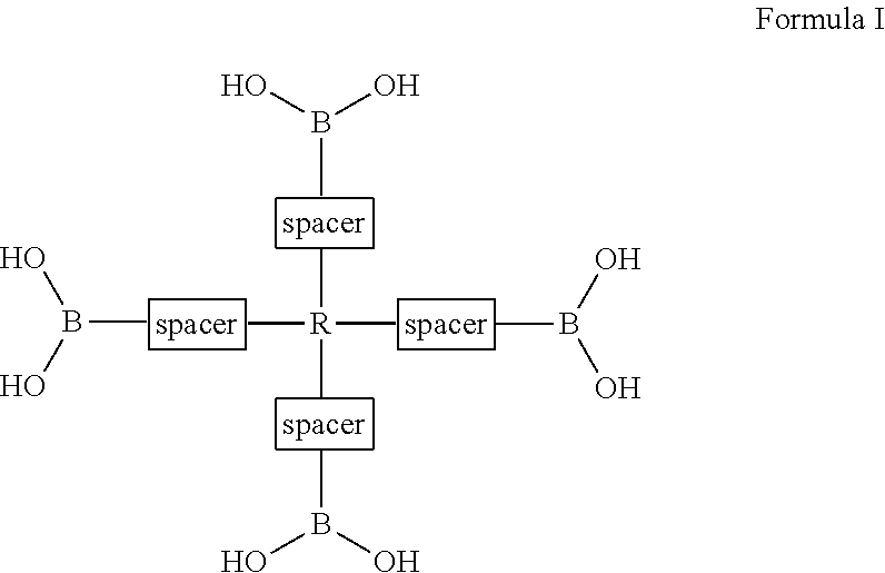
C[R](C)(C)C.CB(O)O.B(C)(O)O.CB(O)O.CB(O)O
